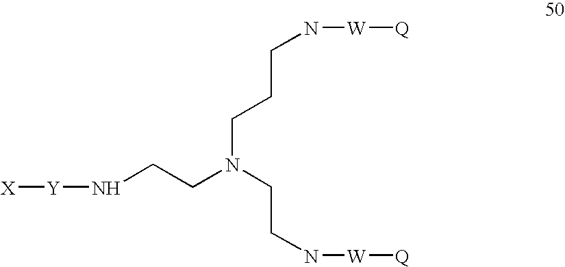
N(CCN(CCN[W][Q])CCCN[W][Q])[Y][X]
